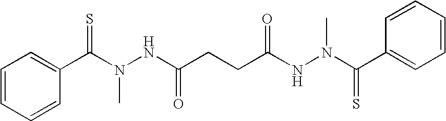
C1=CC=CC(C(N(NC(CCC(NN(C(C2=CC=CC=C2)=S)C)=O)=O)C)=S)=C1
